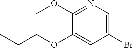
C1(OC)=NC=C(Br)C=C1OCCC
